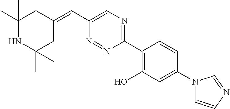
C(C1=CN=C(C2=C(O)C=C(N3C=CN=C3)C=C2)N=N1)=C1CC(C)(C)NC(C)(C)C1
